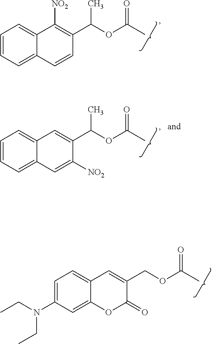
C1=CC=C2C(=C1)C([NO2])=C(C(OC(C)=O)C)C=C2.C1=CC=C2C(=C1)C=C(C(OC(C)=O)C)C([NO2])=C2.C1=C(N(CC)CC)C=C2C(=C1)C=C(COC(C)=O)C(=O)O2
